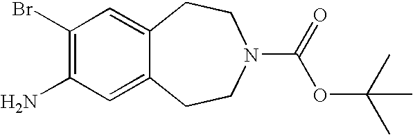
C1(Br)=C(N)C=C2C(=C1)CCN(C(=O)OC(C)(C)C)CC2
